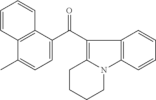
C12=C(C(C(C3=C4N(C5=C3C=CC=C5)CCCC4)=O)=CC=C1C)C=CC=C2
